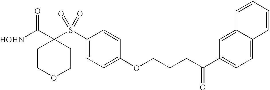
[HOHN]C(C1(S(C2=CC=C(OCCCC(C3=CC=C4C(=C3)C=CC=C4)=O)C=C2)(=O)=O)CCOCC1)=O
